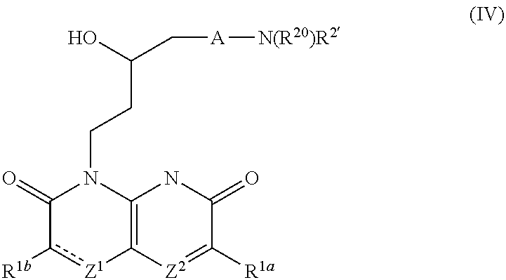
C1(=O)c([R1b])[Z1]C2=C(N1CCC(C[A][N(R20)R2])O)NC(=O)C([R1a])=[Z2]2
